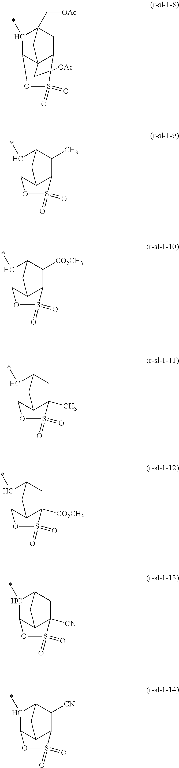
C1(*)C2C3(C[OAc])CC1(C[OAc])CC3S(=O)(=O)O2.C1(*)C2C3CC1C(C)C3S(=O)(=O)O2.C1(*)C2C3CC1C([CO2CH3])C3S(=O)(=O)O2.C1(*)C2C3CC1CC3(C)S(=O)(=O)O2.C1(*)C2C3CC1CC3([CO2CH3])S(=O)(=O)O2.C1(*)C2C3CC1CC3([CN])S(=O)(=O)O2.C1(*)C2C3CC1C([CN])C3S(=O)(=O)O2
